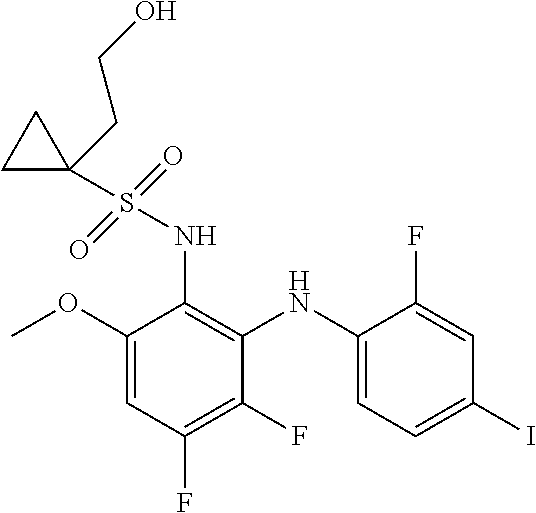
C1(OC)=CC(F)=C(F)C(NC2=CC=C(I)C=C2F)=C1NS(C1(CCO)CC1)(=O)=O
